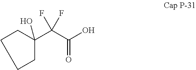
C(C(O)=O)(F)(F)C1(O)CCCC1
